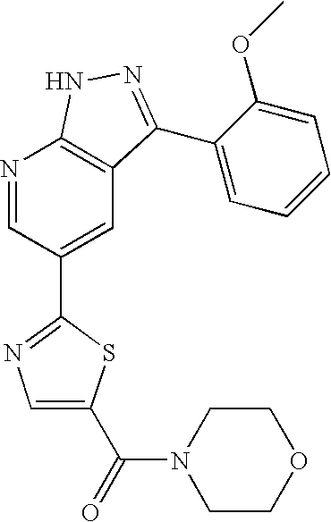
N1=CC(C2=NC=C(C(=O)N3CCOCC3)S2)=CC2=C1NN=C2C1=CC=CC=C1OC
